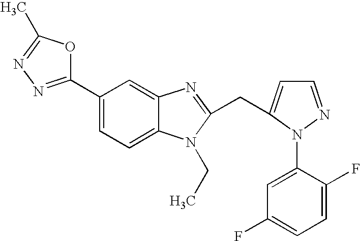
C1(C2=NN=C(C)O2)=CC=C2C(=C1)N=C(CC1=CC=NN1C1=CC(F)=CC=C1F)N2CC
